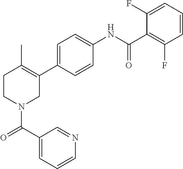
C1=C(C2=C(C)CCN(C(=O)C3=CC=CN=C3)C2)C=CC(NC(C2=C(F)C=CC=C2F)=O)=C1
